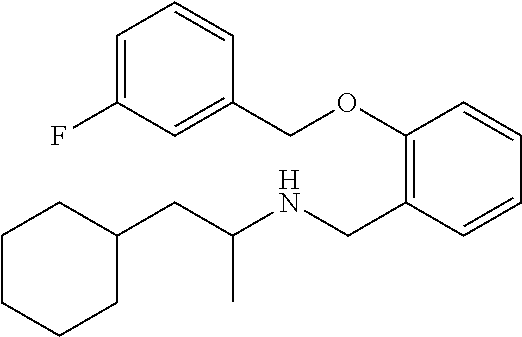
C1C(CC(NCC2=C(OCC3=CC(F)=CC=C3)C=CC=C2)C)CCCC1
